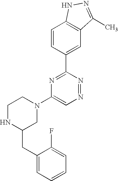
C1=CC(C2=NC(N3CCNC(CC4=CC=CC=C4F)C3)=CN=N2)=CC2=C1NN=C2C
